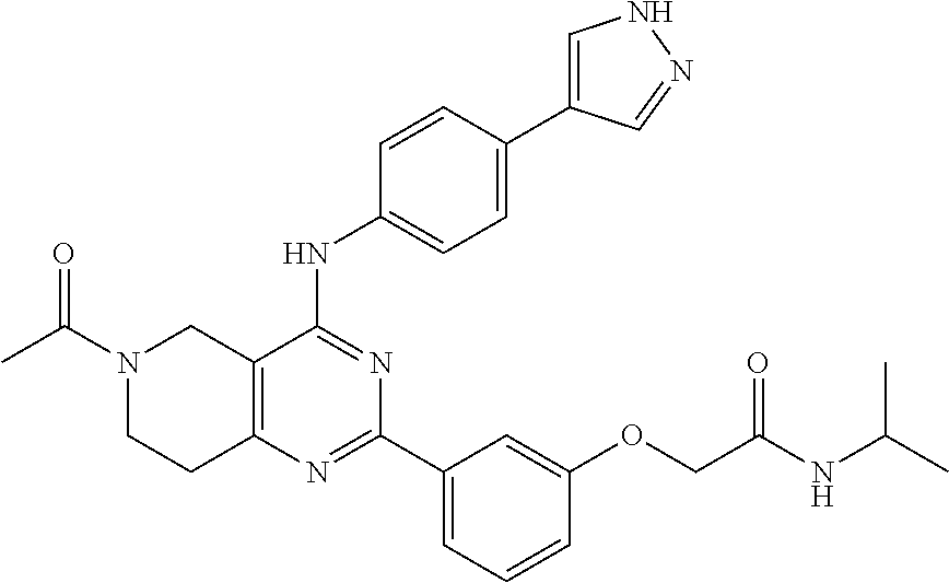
C12=C(C(NC3=CC=C(C4=CNN=C4)C=C3)=NC(C3=CC=CC(OCC(NC(C)C)=O)=C3)=N1)CN(C(C)=O)CC2
